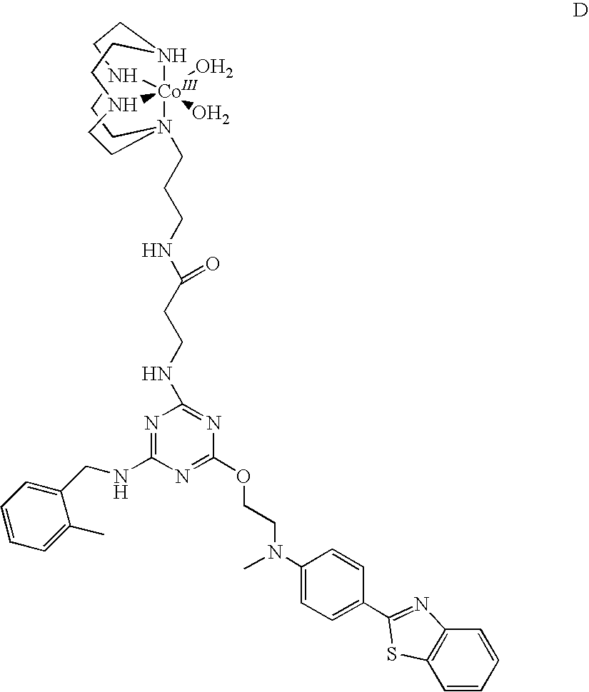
C1CN2(CCCNC(=O)CCNC3=NC(OCCN(C)C4=CC=C(C5=NC6=C(C=CC=C6)S5)C=C4)=NC(NCC4=CC=CC=C4C)=N3)[Co]34(O)(O)N(CC2)CCN3CCN14
